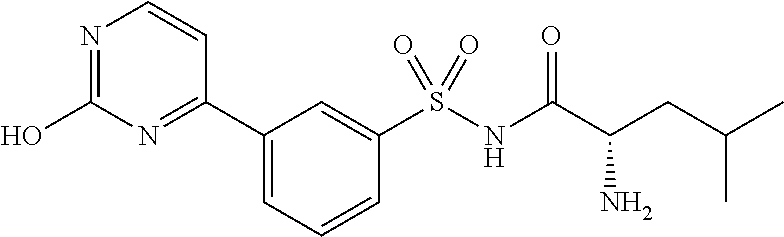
N1=C(O)N=C(C2=CC=CC(S(NC(C(CC(C)C)N)=O)(=O)=O)=C2)C=C1
